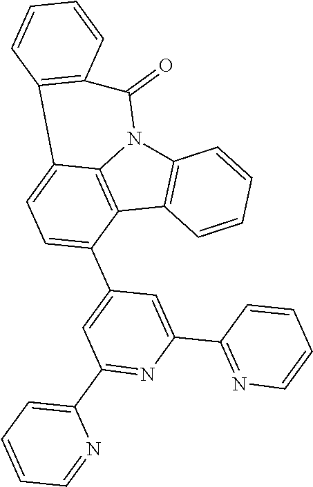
C12=C(C3=C4N1C(=O)C1=C(C4=CC=C3C3=CC(C4=CC=CC=N4)=NC(C4=NC=CC=C4)=C3)C=CC=C1)C=CC=C2
